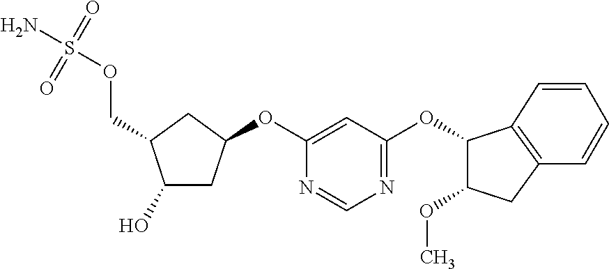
C1(O)CC(OC2=CC(OC3C(OC)CC4=C3C=CC=C4)=NC=N2)CC1COS(N)(=O)=O
